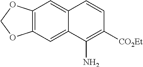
C12=C(C=C3C(=C1)C=CC([CO2Et])=C3N)OCO2
